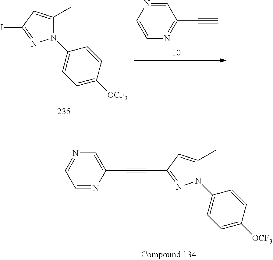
C#CC1=NC=CN=C1.IC1=NN(C2=CC=C([OCF3])C=C2)C(C)=C1.C(C1=NN(C2=CC=C([OCF3])C=C2)C(C)=C1)#CC1=CN=CC=N1
